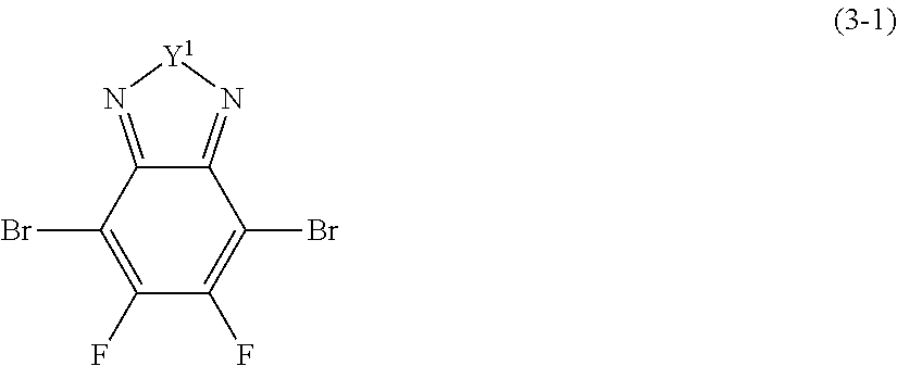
C1(F)=C(Br)C2=N[Y1]N=C2C(Br)=C1F
